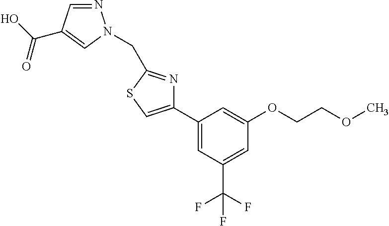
N1=CC(C(O)=O)=CN1CC1=NC(C2=CC(C(F)(F)F)=CC(OCCOC)=C2)=CS1
